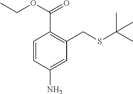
C1=CC(N)=CC(CSC(C)(C)C)=C1C(OCC)=O
